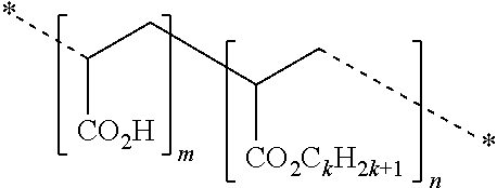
*C(CC(C*)[CO2CkH2k+1])[CO2H]
